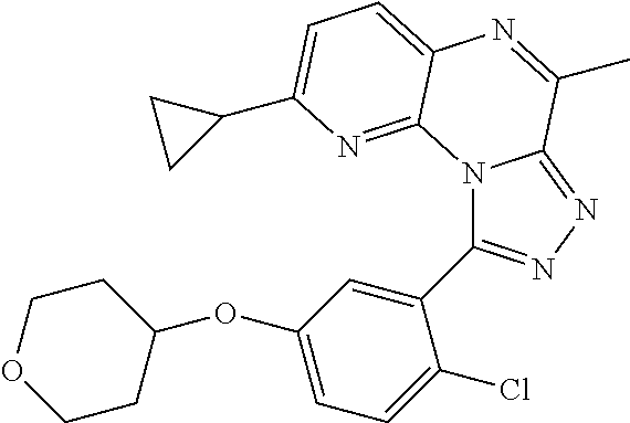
N12C(C3=CC(OC4CCOCC4)=CC=C3Cl)=NN=C1C(C)=NC1=CC=C(C3CC3)N=C21
